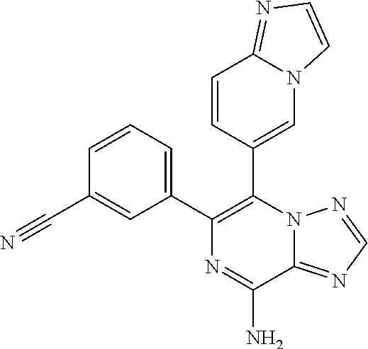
C1(C2=C(C3=CN4C(=NC=C4)C=C3)N3C(=NC=N3)C(N)=N2)=CC=CC(C#N)=C1
